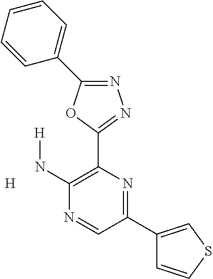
[H].N1=C(C2=CC=CC=C2)OC(C2=C(N[H])N=CC(C3=CSC=C3)=N2)=N1
